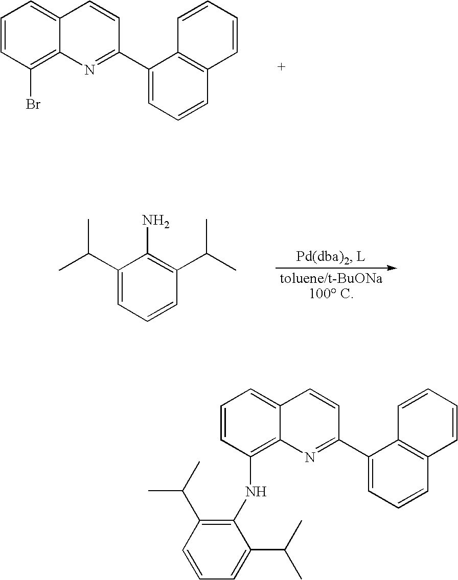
C1=CC(Br)=C2C(=C1)C=CC(C1=CC=CC3=C1C=CC=C3)=N2.C1(C(C)C)=CC=CC(C(C)C)=C1N.C1=CC(NC2=C(C(C)C)C=CC=C2C(C)C)=C2C(=C1)C=CC(C1=CC=CC3=C1C=CC=C3)=N2
